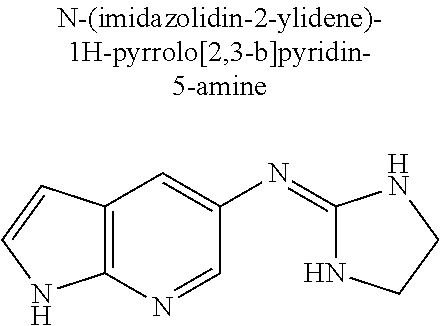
C12=C(C=CN1)C=C(N=C1NCCN1)C=N2
